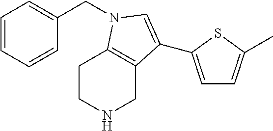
C1CNCC2=C1N(CC1=CC=CC=C1)C=C2C1=CC=C(C)S1
